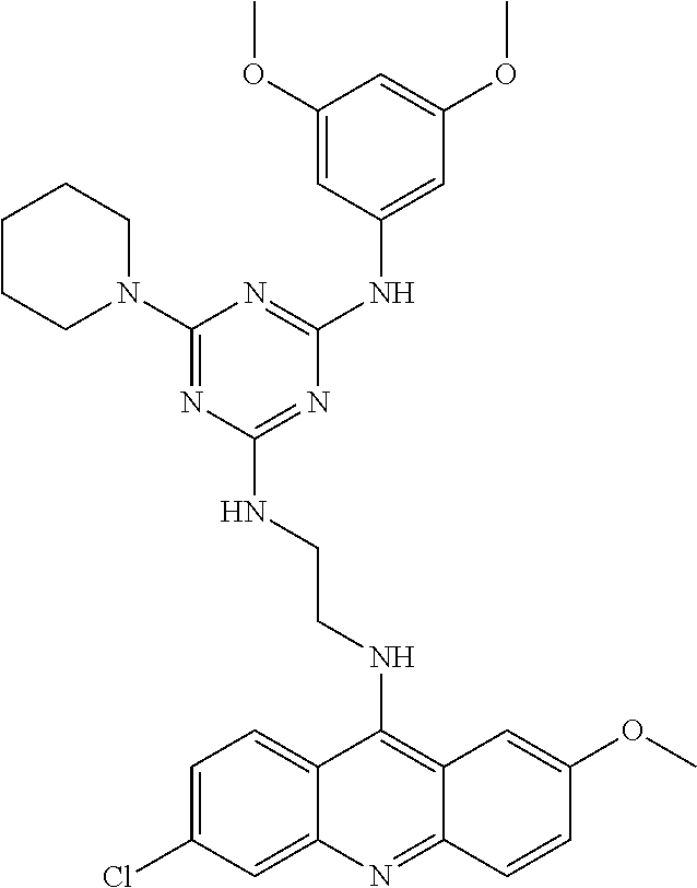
C1=C(Cl)C=C2C(=C1)C(NCCNC1=NC(NC3=CC(OC)=CC(OC)=C3)=NC(N3CCCCC3)=N1)=C1C(=N2)C=CC(OC)=C1
